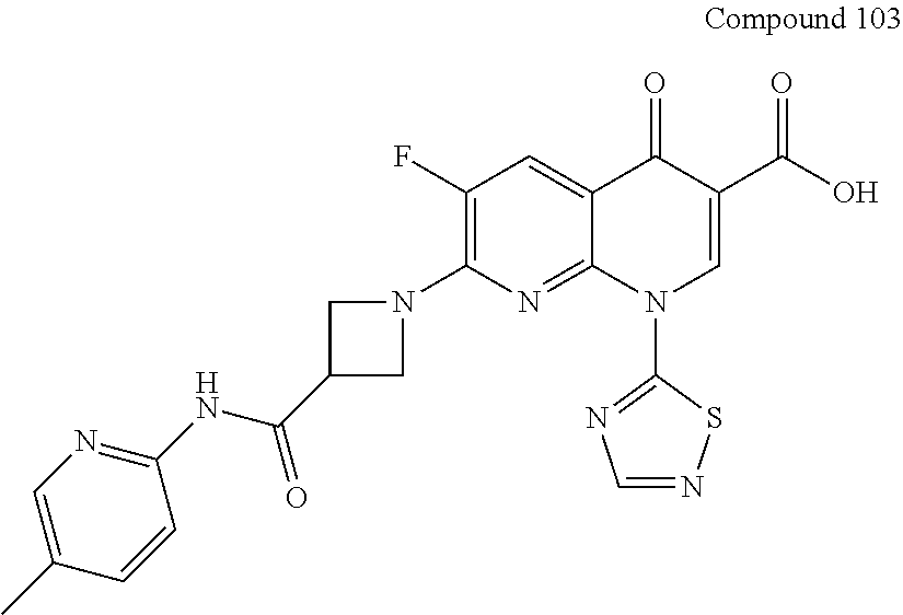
C1(F)=C(N2CC(C(NC3=NC=C(C)C=C3)=O)C2)N=C2C(=C1)C(=O)C(C(O)=O)=CN2C1=NC=NS1
